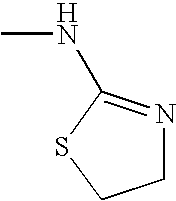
N1=C(NC)SCC1
